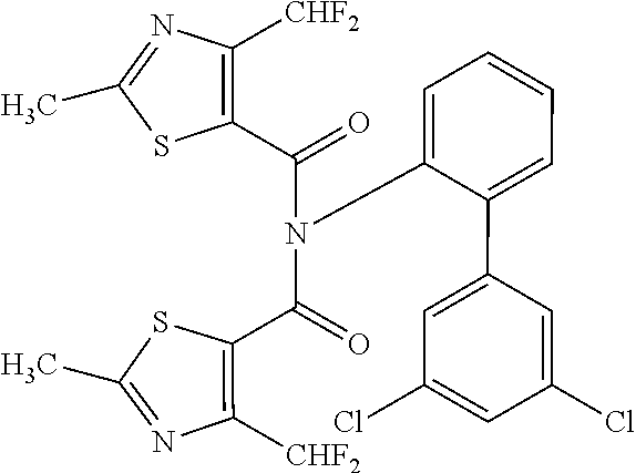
C1([CHF2])=C(C(N(C(C2=C([CHF2])N=C(C)S2)=O)C2=CC=CC=C2C2=CC(Cl)=CC(Cl)=C2)=O)SC(C)=N1
